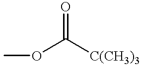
C(OC)([C(CH3)3])=O
